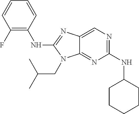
C1(NC2CCCCC2)=NC=C2C(=N1)N(CC(C)C)C(NC1=C(F)C=CC=C1)=N2
